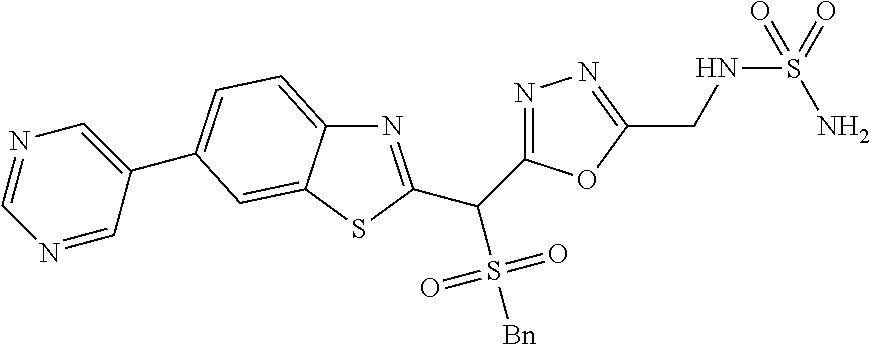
N1=C(C(S([Bn])(=O)=O)C2=NN=C(CNS(=O)(N)=O)O2)SC2=CC(C3=CN=CN=C3)=CC=C12
